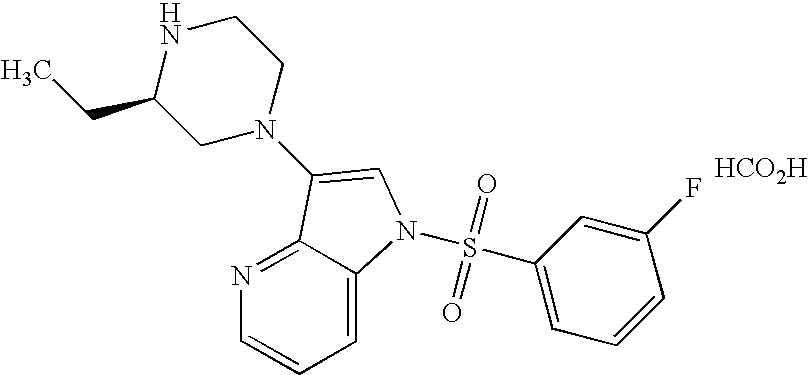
C1N(C2=CN(S(C3=CC=CC(F)=C3)(=O)=O)C3=CC=CN=C32)CCNC1CC.[HCO2H]
